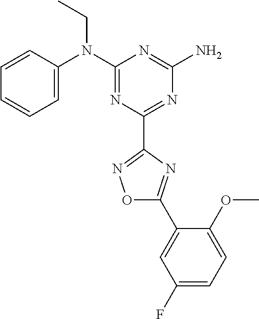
C1=CC(N(C2=NC(C3=NOC(C4=CC(F)=CC=C4OC)=N3)=NC(N)=N2)CC)=CC=C1
